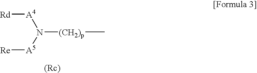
N([(CH2)p]C)([A5][Re])[A4][Rd]
